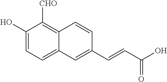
C1(O)=CC=C2C(=C1[CHO])C=CC(C=CC(O)=O)=C2
